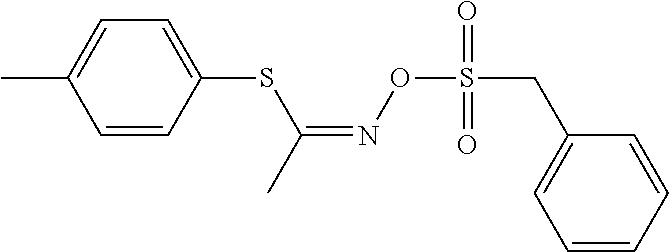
C1=CC(SC(=NOS(CC2=CC=CC=C2)(=O)=O)C)=CC=C1C
